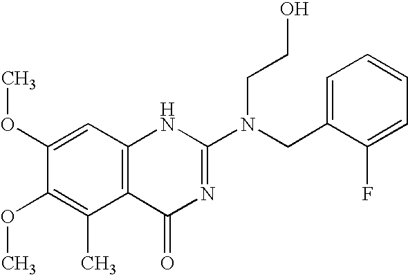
C1(OC)=CC2=C(C(C)=C1OC)C(=O)N=C(N(CC1=CC=CC=C1F)CCO)N2
